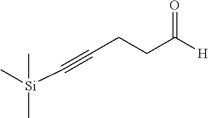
C(CCC([H])=O)#C[Si](C)(C)C
